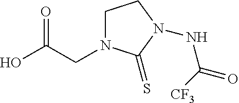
C1N(CC(O)=O)C(=S)N(NC([CF3])=O)C1
